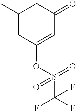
C1(C)CC(OS(=O)(=O)C(F)(F)F)=CC(=O)C1
